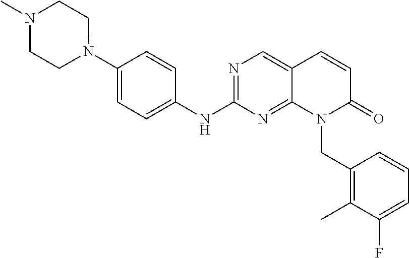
N1(C2=CC=C(NC3=NC=C4C(=N3)N(CC3=C(C)C(F)=CC=C3)C(=O)C=C4)C=C2)CCN(C)CC1
